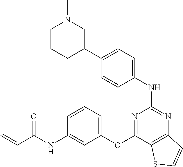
C1CCC(C2=CC=C(NC3=NC4=C(C(OC5=CC=CC(NC(C=C)=O)=C5)=N3)SC=C4)C=C2)CN1C
